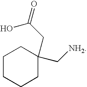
C1CCCC(C[NH2])(CC(=O)O)C1
